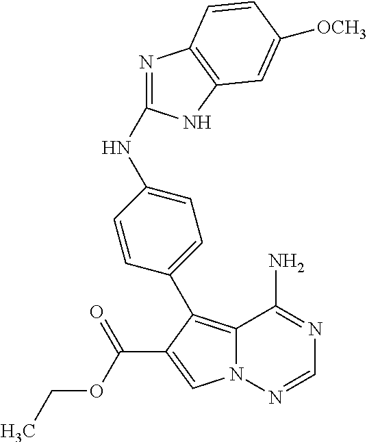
N(C1=NC2=C(N1)C=C([OCH3])C=C2)C1=CC=C(C2=C3N(N=CN=C3N)C=C2C(OCC)=O)C=C1
